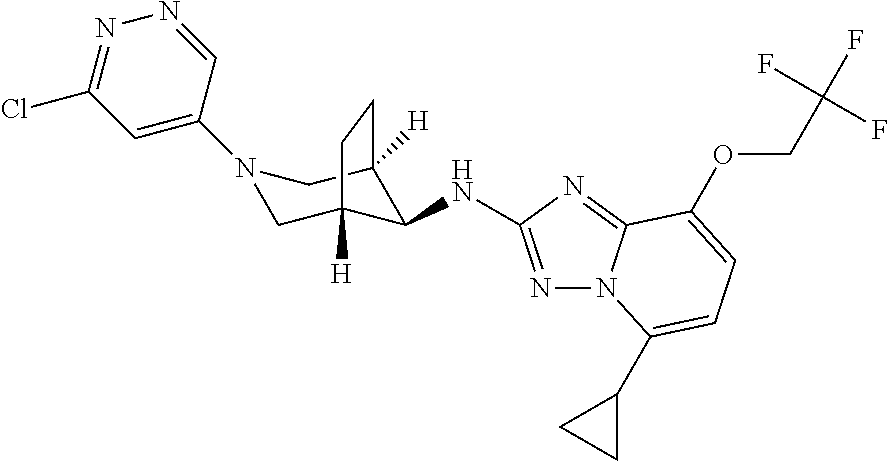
N1=C(NC2C3([H])CN(C4=CC(Cl)=NN=C4)CC2([H])CC3)N=C2N1C(C1CC1)=CC=C2OCC(F)(F)F
